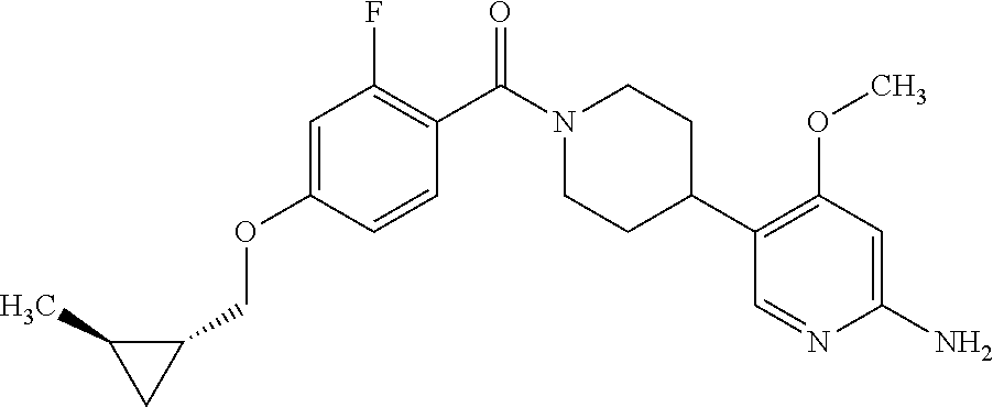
C1=C(OCC2C(C)C2)C=CC(C(N2CCC(C3=C(OC)C=C(N)N=C3)CC2)=O)=C1F
